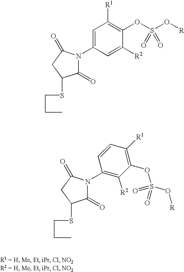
C1=C(N2C(=O)C(SCCC)CC2=O)C=C([R2])C(OS(O[R])(=O)=O)=C1[R1].N1(C2=C([R2])C(OS(O[R])(=O)=O)=C([R1])C=C2)C(=O)C(SCCC)CC1=O
